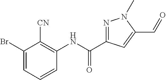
C1(Br)=CC=CC(NC(C2=NN(C)C(C=O)=C2)=O)=C1[CN]
